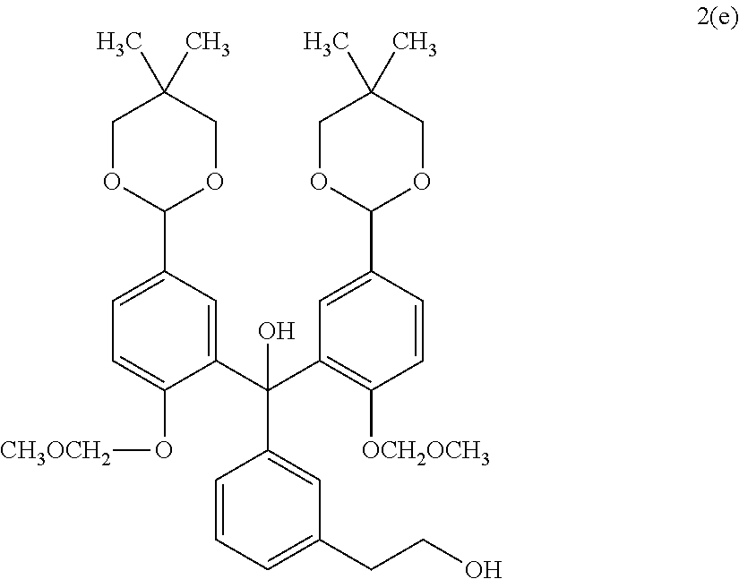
C1=CC=C(CCO)C=C1C(C1=CC(C2OCC(C)(C)CO2)=CC=C1O[CH3OCH2])(C1=C([OCH2OCH3])C=CC(C2OCC(C)(C)CO2)=C1)O
